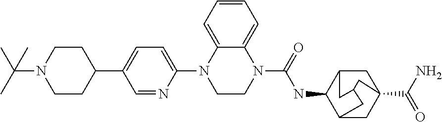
N1(C(C)(C)C)CCC(C2=CC=C(N3CCN(C(NC4C5CC6(C(N)=O)CC4CC(C5)C6)=O)C4=CC=CC=C34)N=C2)CC1
